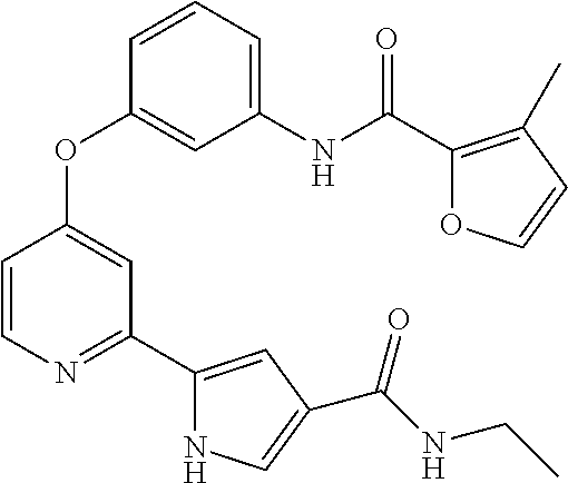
C1=CN=C(C2=CC(C(=O)NCC)=CN2)C=C1OC1=CC(NC(C2=C(C)C=CO2)=O)=CC=C1
